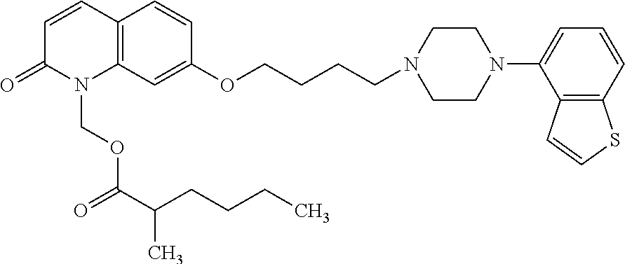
C1=CC2=C(N(COC(C(CCCC)C)=O)C1=O)C=C(OCCCCN1CCN(C3=CC=CC4=C3C=CS4)CC1)C=C2
